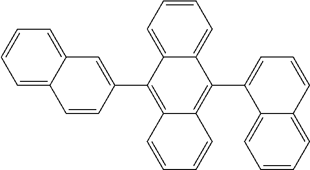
C12=CC=CC=C1C(C1=CC=CC3=CC=CC=C13)=C1C(=C2C2=CC3=CC=CC=C3C=C2)C=CC=C1
